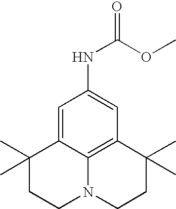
CC1(C)CCN2C3=C(C(C)(C)CC2)C=C(NC(=O)OC)C=C13
